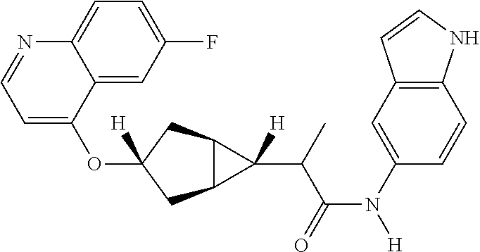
O(C1([H])CC2C(C1)C2(C(C(N([H])C1=CC2=C(C=C1)NC=C2)=O)C)[H])C1=CC=NC2=CC=C(F)C=C12
